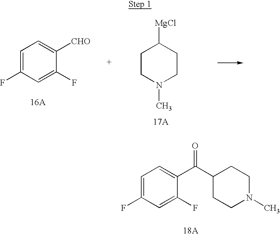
C1=C(F)C=C(F)C(C(C2CCN(C)CC2)=O)=C1.[18A].C1(F)=CC=C([CHO])C(F)=C1.C1CN(C)CCC1[MgCl].[16A].[17A]
